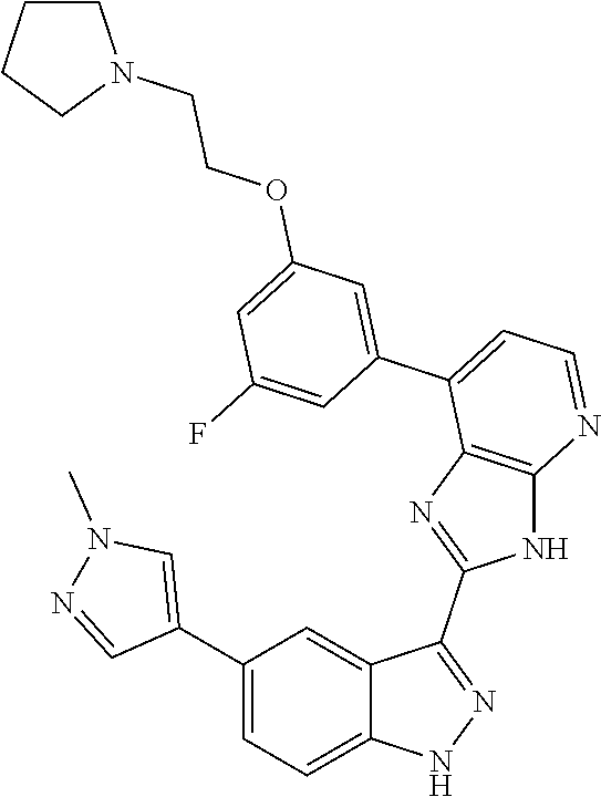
C1(C2=CC=C3C(=C2)C(C2=NC4=C(N2)N=CC=C4C2=CC(OCCN4CCCC4)=CC(F)=C2)=NN3)=CN(C)N=C1
